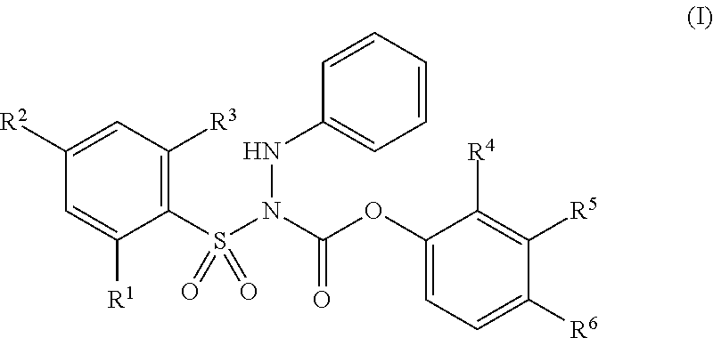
C1(S(N(C(OC2=CC=C([R6])C([R5])=C2[R4])=O)NC2=CC=CC=C2)(=O)=O)=C([R3])C=C([R2])C=C1[R1]
